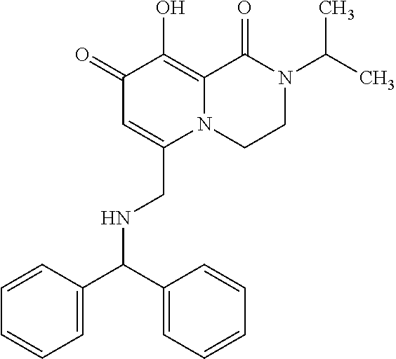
C1(=O)C=C(CNC(C2=CC=CC=C2)C2=CC=CC=C2)N2C(=C1O)C(=O)N(C(C)C)CC2
